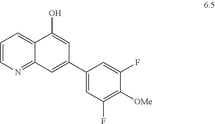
C1=CN=C2C(=C1)C(O)=CC(C1=CC(F)=C([OMe])C(F)=C1)=C2
